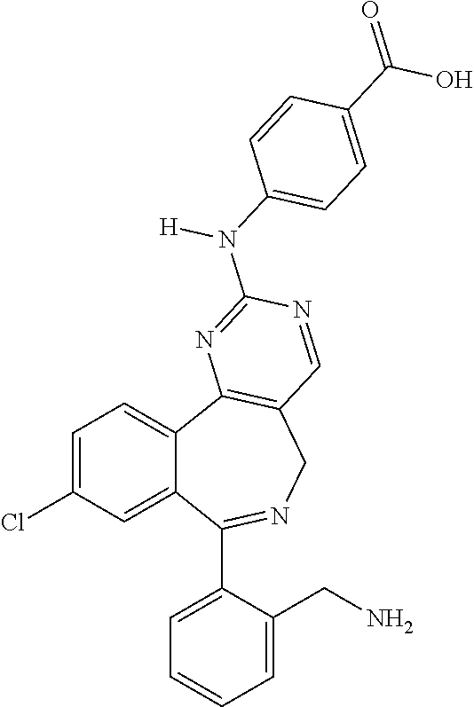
C1=C(Cl)C=C2C(=C1)C1=C(CN=C2C2=CC=CC=C2CN)C=NC(N([H])C2=CC=C(C(O)=O)C=C2)=N1
